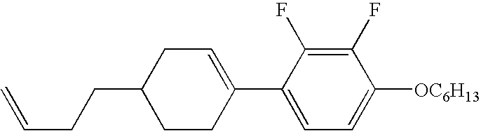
C1(F)=C(F)C(C2=CCC(CCC=C)CC2)=CC=C1[OC6H13]
